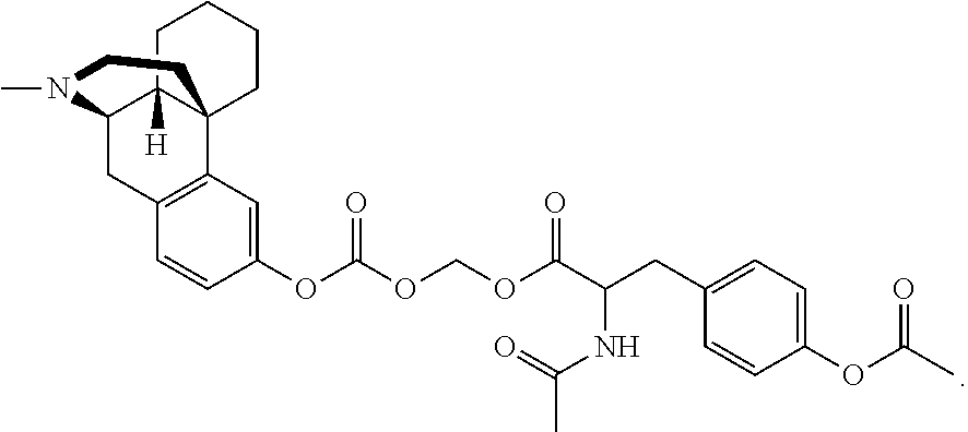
CN1C2CC3=C(C=C(OC(OCOC(C(NC(C)=O)CC4=CC=C(OC(C)=O)C=C4)=O)=O)C=C3)C3(C2([H])CCCC3)CC1
